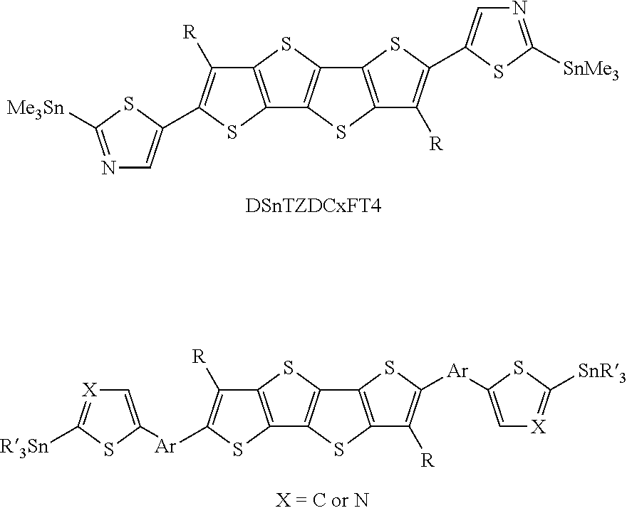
C12=C(SC(C3=CN=C([Me3Sn])S3)=C1[R])C1=C(S2)C2=C(S1)C([R])=C(C1=CN=C([SnMe3])S1)S2.C12=C(SC([Ar]C3=C[X]=C([R3Sn])S3)=C1[R])C1=C(S2)C2=C(S1)C([R])=C([Ar]C1=C[X]=C([SnR3])S1)S2
